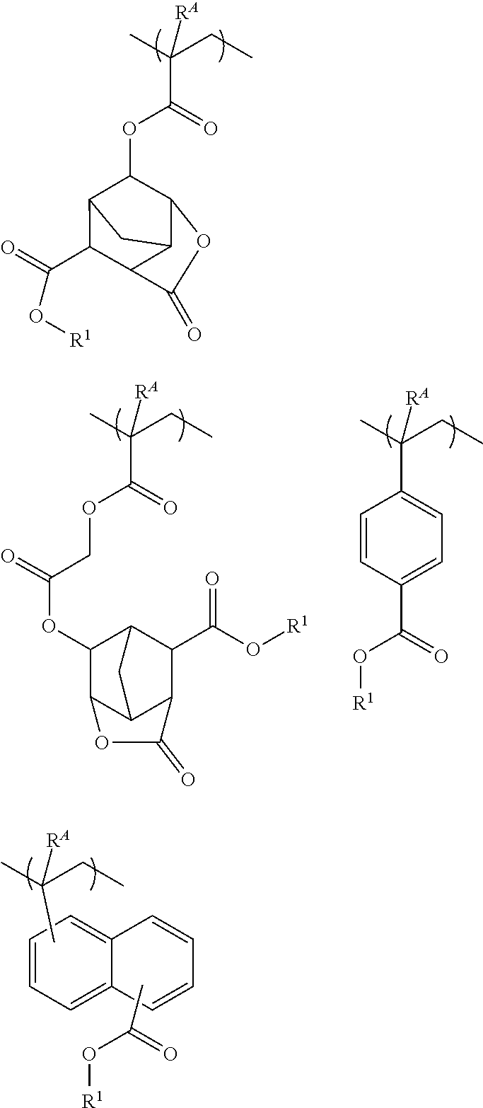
CC(CC)(C(OC1C2OC(=O)C3C(C(=O)O[R1])C1CC32)=O)[RA].CC(CC)(C(OCC(OC1C2C3C(C(C(O[R1])=O)C1C3)C(=O)O2)=O)=O)[RA].CC(CC)(C1=CC=C(C(=O)O[R1])C=C1)[RA].CC(CC)([RA])C.C1=CC=C2C(=C1)C=CC=C2.CC(=O)O[R1]
